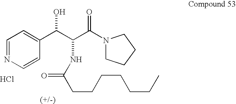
C1=NC=CC(C(C(NC(CCCCCCC)=O)C(N2CCCC2)=O)O)=C1.Cl
